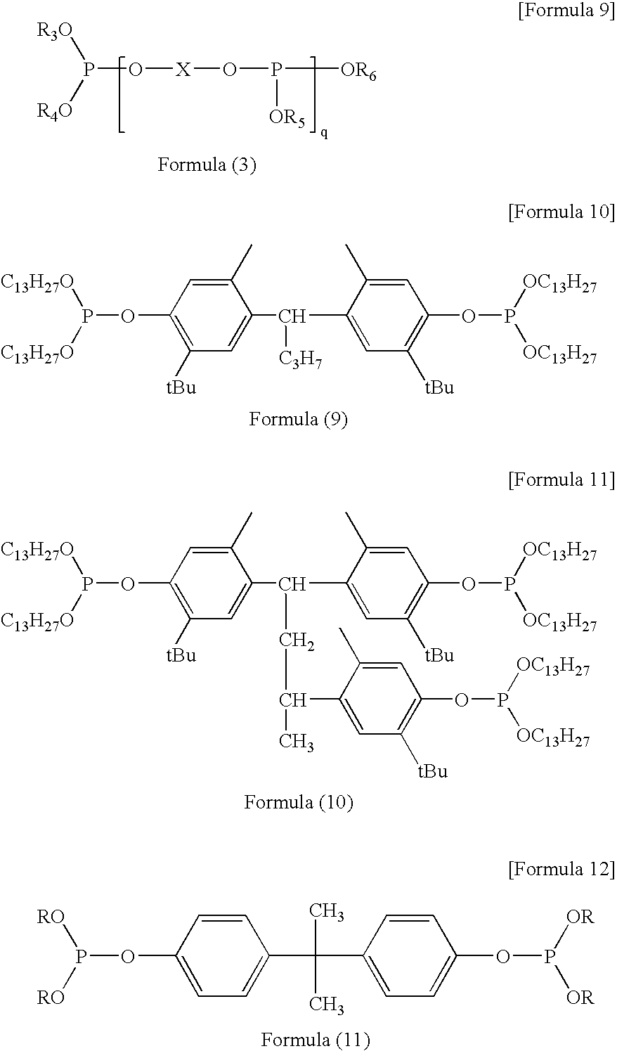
P(O[X]OP([OR5])[OR6])([R4O])[R3O].C1(C)=CC(OP([C13H27O])[C13H27O])=C([tBu])C=C1C(C1=CC([tBu])=C(OP([OC13H27])[OC13H27])C=C1C)[C3H7].C1(C)=CC(OP([C13H27O])[C13H27O])=C([tBu])C=C1C(C1=CC([tBu])=C(OP([OC13H27])[OC13H27])C=C1C)CC(C1=CC([tBu])=C(OP([OC13H27])[OC13H27])C=C1C)C.C1=CC(OP([RO])[RO])=CC=C1C(C)(C)C1=CC=C(OP([OR])[OR])C=C1
